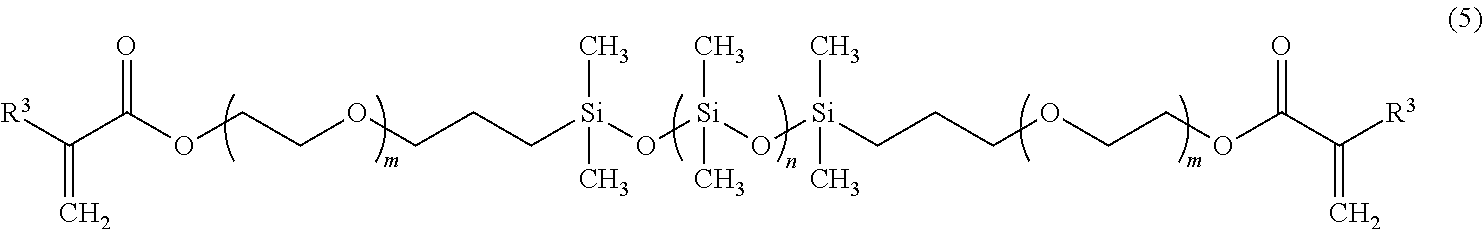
C(C(OCCOCCC[Si](O[Si](O[Si](CCCOCCOC(C([R3])=C)=O)(C)C)(C)C)(C)C)=O)([R3])=C
